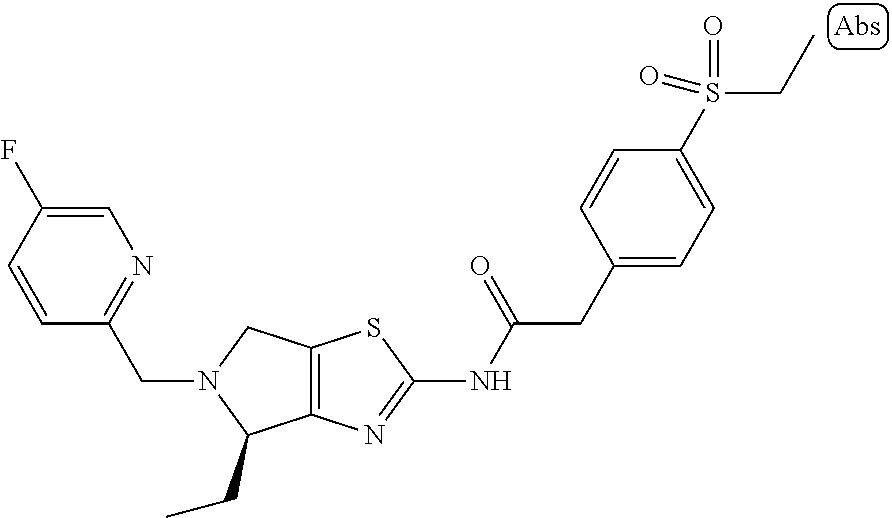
C12=C(N=C(NC(CC3=CC=C(S(CC)(=O)=O)C=C3)=O)S1)C(CC)N(CC1=NC=C(F)C=C1)C2
